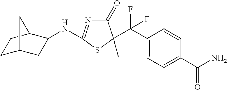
N(C1=NC(=O)C(C(C2=CC=C(C(N)=O)C=C2)(F)F)(C)S1)C1CC2CCC1C2
